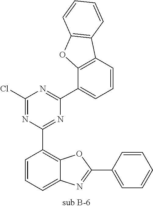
C1(Cl)=NC(C2=C3C(=CC=C2)N=C(C2=CC=CC=C2)O3)=NC(C2=CC=CC3=C2OC2=C3C=CC=C2)=N1
